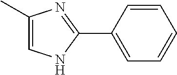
C1=CC(C2=NC(C)=CN2)=CC=C1
